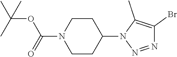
C1CC(N2N=NC(Br)=C2C)CCN1C(OC(C)(C)C)=O
